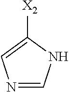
N1=CNC([X2])=C1
